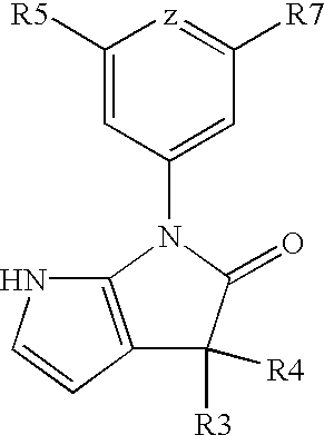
C1([R5])=CC(N2C(=O)C([R3])([R4])C3=C2NC=C3)=CC([R7])=[z]1
